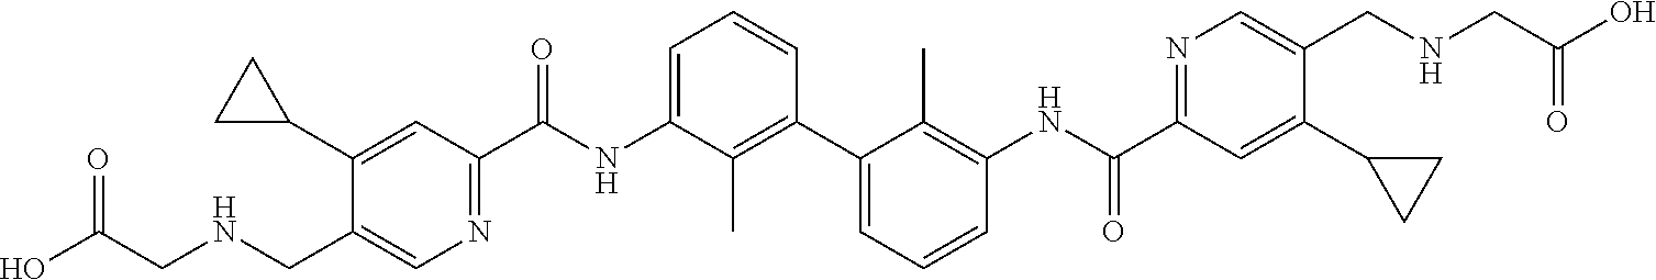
C1(C2CC2)=CC(C(NC2=CC=CC(C3=CC=CC(NC(C4=NC=C(CNCC(O)=O)C(C5CC5)=C4)=O)=C3C)=C2C)=O)=NC=C1CNCC(O)=O
